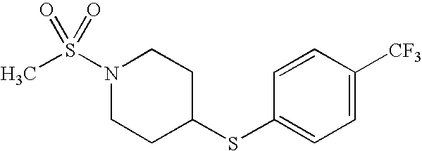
S(N1CCC(SC2=CC=C([CF3])C=C2)CC1)(C)(=O)=O
